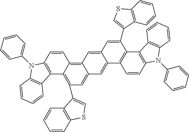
C12=C(C=CC3=C4C(=CC(C5=CSC6=C5C=CC=C6)=C13)C=C1C(=C4)C=C(C3=CSC4=C3C=CC=C4)C3=C1C=CC1=C3C3=C(N1C1=CC=CC=C1)C=CC=C3)N(C1=CC=CC=C1)C1=C2C=CC=C1
